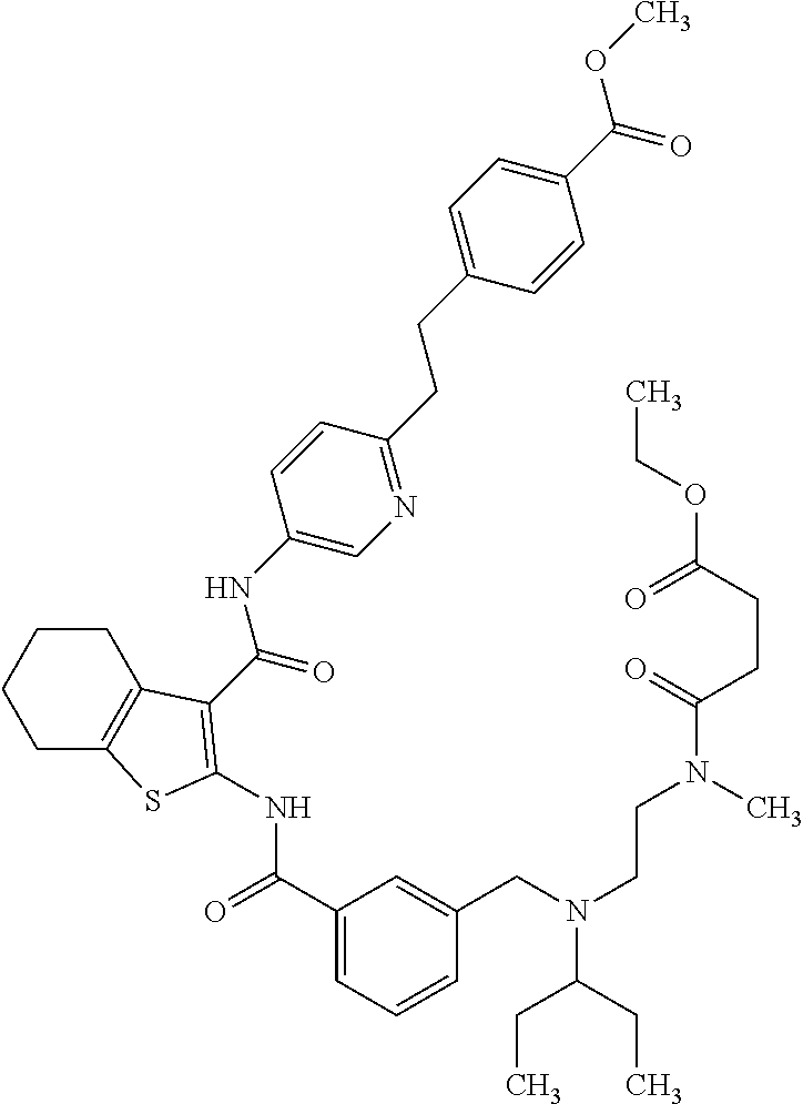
C(NC1=CN=C(CCC2=CC=C(C(OC)=O)C=C2)C=C1)(C1=C(NC(=O)C2=CC=CC(CN(CCN(C(=O)CCC(OCC)=O)C)C(CC)CC)=C2)SC2=C1CCCC2)=O
